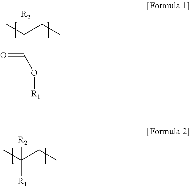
CC(CC)([R2])C(=O)O[R1].CC(CC)([R2])[R1]
